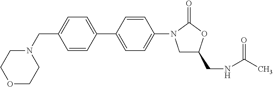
C(C1=CC=C(C2=CC=C(N3CC(CNC(C)=O)OC3=O)C=C2)C=C1)N1CCOCC1
